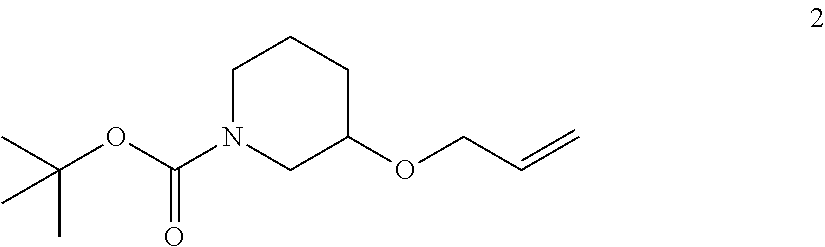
C1N(C(OC(C)(C)C)=O)CC(OCC=C)CC1
